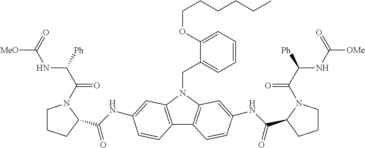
C1CCC(C(NC2=CC3=C(C4=C(N3CC3=CC=CC=C3OCCCCCC)C=C(NC(C3CCCN3C(C(NC([OMe])=O)[Ph])=O)=O)C=C4)C=C2)=O)N1C(C(NC([MeO])=O)[Ph])=O
